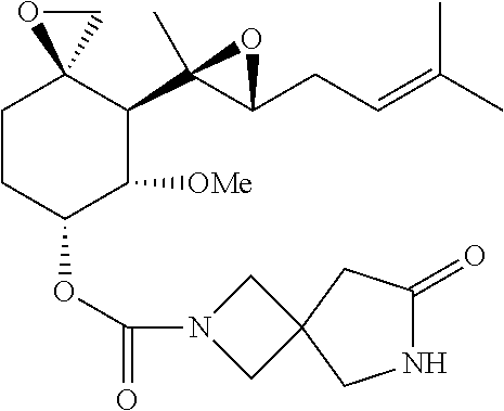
C1CC(OC(=O)N2CC3(C2)CNC(=O)C3)C([OMe])C(C2(C)C(CC=C(C)C)O2)C12OC2
